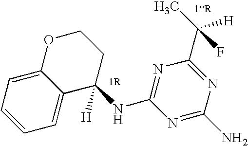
C12=CC=CC=C1C(NC1=NC(C(C)([H])F)=NC(N)=N1)([H])CCO2
